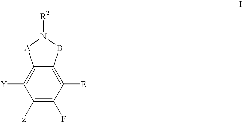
C12=C([Y])C([z])=C(F)C([E])=C1BN([R2])[A]2
